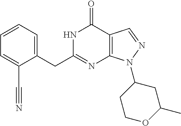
N1C(CC2=CC=CC=C2C#N)=NC2=C(C1=O)C=NN2C1CCOC(C)C1
